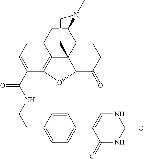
C12=CC=C(C(NCCC3=CC=C(C4=CNC(=O)NC4=O)C=C3)=O)C3=C1C14C(C(C2)N(C)CC1)CCC(=O)C4O3
